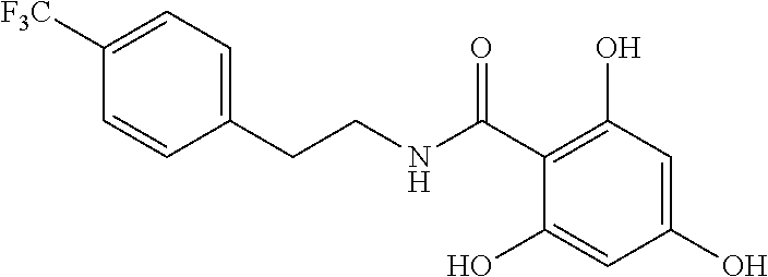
[F3C]C1=CC=C(CCNC(C2=C(O)C=C(O)C=C2O)=O)C=C1
